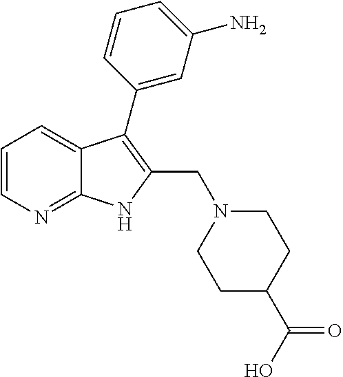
C1=CN=C2C(=C1)C(C1=CC(N)=CC=C1)=C(CN1CCC(C(O)=O)CC1)N2
